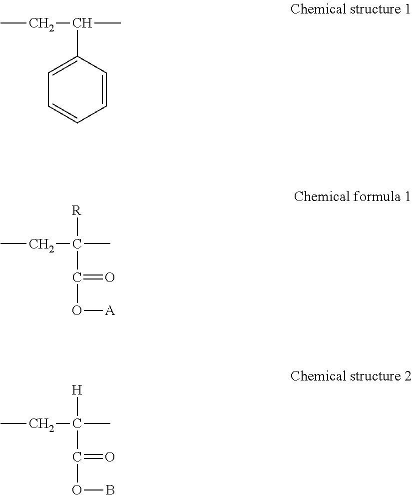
CCC(C)C1=CC=CC=C1.CCC(C)([R])C(O[A])=O.CCC(C)([H])C(OB)=O
